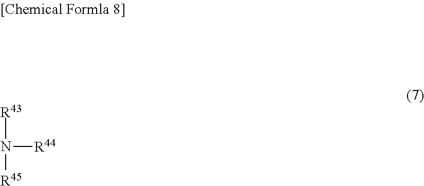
[R44]N([R45])[R43]
